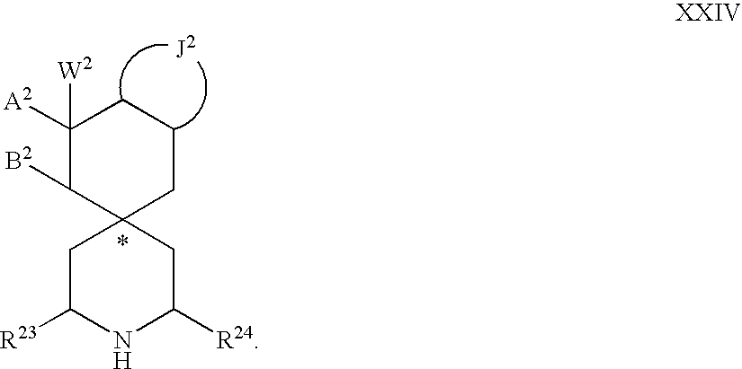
C1([A2])([W2])C([B2])C2(CCC1)CC([R23])NC([R24])C2.*
